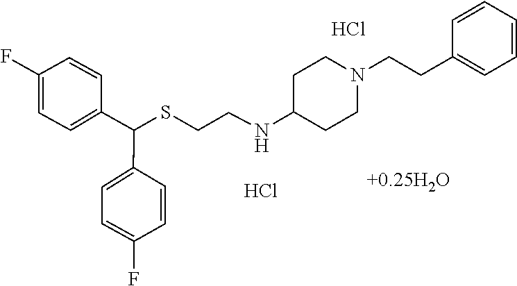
Cl.Cl.S(CCNC1CCN(CCC2=CC=CC=C2)CC1)C(C1=CC=C(F)C=C1)C1=CC=C(F)C=C1
